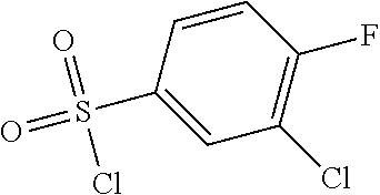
C1(S(=O)(=O)Cl)=CC(Cl)=C(F)C=C1
